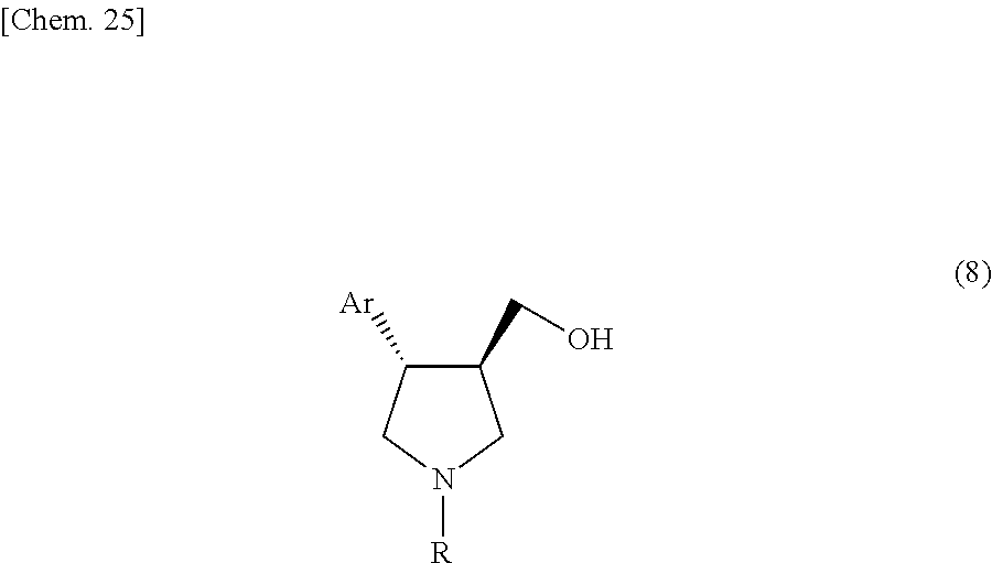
C1(CO)C([Ar])CN([R])C1
